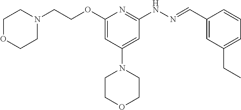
O(C1=CC(N2CCOCC2)=CC(NN=CC2=CC(CC)=CC=C2)=N1)CCN1CCOCC1
